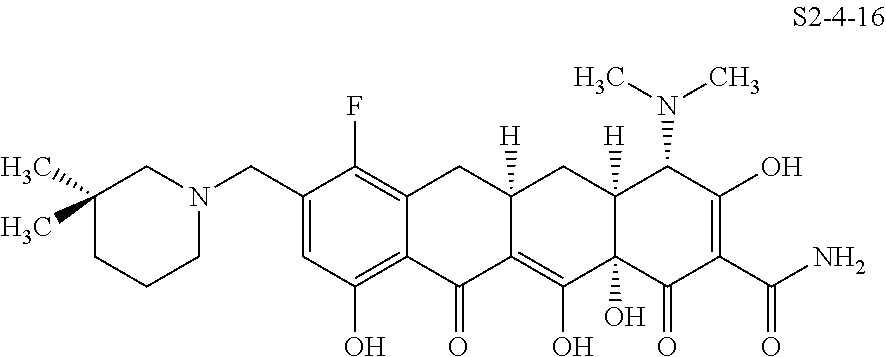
C1(CN2CC(C)(C)CCC2)=CC(O)=C2C(=C1F)CC1([H])C(=C(O)C3(O)C([H])(C1)C(N(C)C)C(O)=C(C(=O)N)C3=O)C2=O
